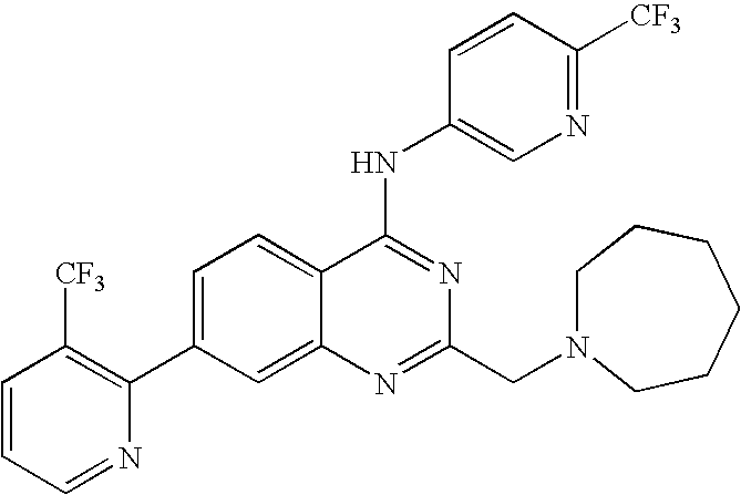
C1=CC=NC(C2=CC=C3C(=C2)N=C(CN2CCCCCC2)N=C3NC2=CN=C([CF3])C=C2)=C1[CF3]
